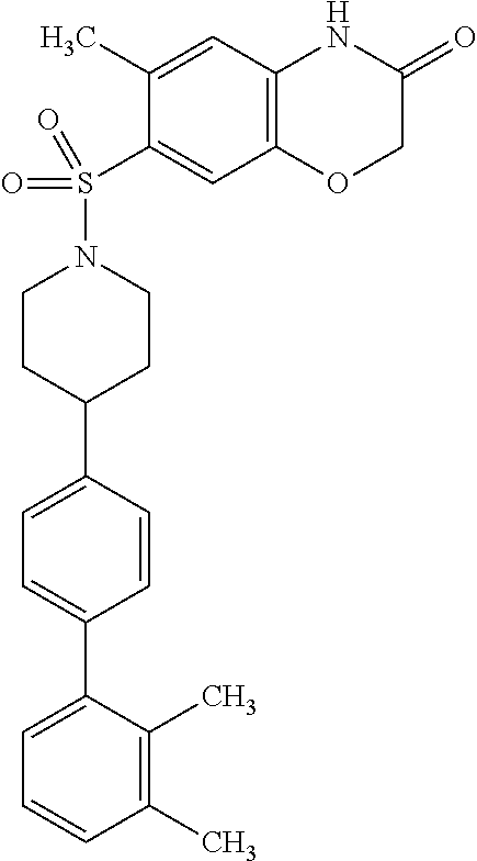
C1(C)=C(C)C(C2=CC=C(C3CCN(S(C4=CC5=C(C=C4C)NC(=O)CO5)(=O)=O)CC3)C=C2)=CC=C1
